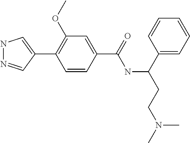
C1(C2=CNN=C2)=C(OC)C=C(C(NC(C2=CC=CC=C2)CCN(C)C)=O)C=C1
